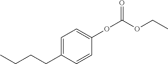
CCCCC1=CC=C(OC(OCC)=O)C=C1
